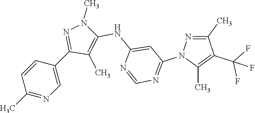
C1(C)=NC=C(C2=NN(C)C(NC3=CC(N4N=C(C)C(C(F)(F)F)=C4C)=NC=N3)=C2C)C=C1
